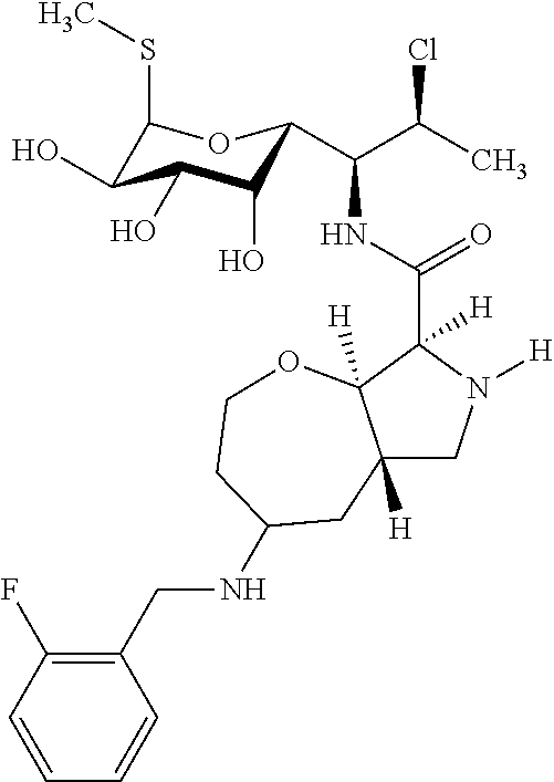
C12([H])CN([H])C(C(NC(C(C)Cl)C3C(O)C(O)C(O)C(SC)O3)=O)([H])C1([H])OCCC(NCC1=C(F)C=CC=C1)C2
